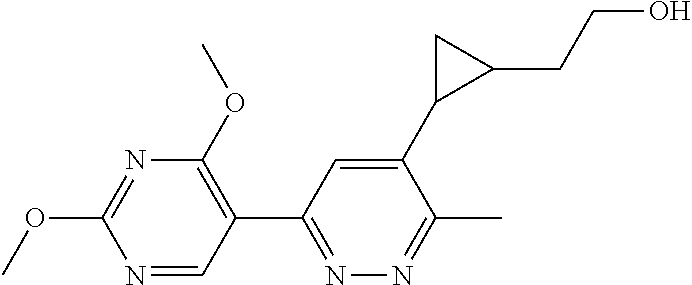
C1(OC)=C(C2=NN=C(C)C(C3C(CCO)C3)=C2)C=NC(OC)=N1
